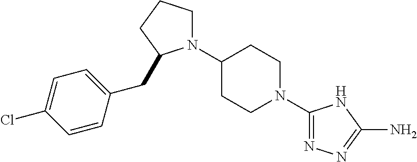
C1(N2CCCC2CC2=CC=C(Cl)C=C2)CCN(C2=NN=C(N)N2)CC1
